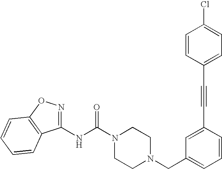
N(C(N1CCN(CC2=CC=CC(C#CC3=CC=C(Cl)C=C3)=C2)CC1)=O)C1=NOC2=C1C=CC=C2
